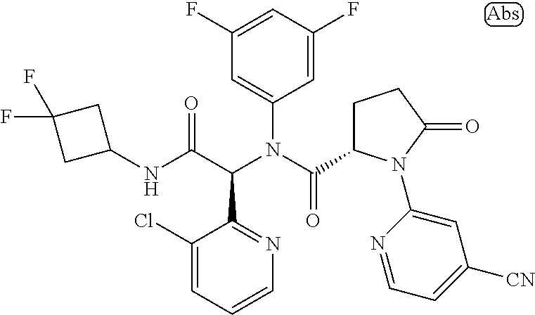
C1(N(C(C2CCC(=O)N2C2=CC([CN])=CC=N2)=O)C(C(NC2CC(F)(F)C2)=O)C2=NC=CC=C2Cl)=CC(F)=CC(F)=C1
